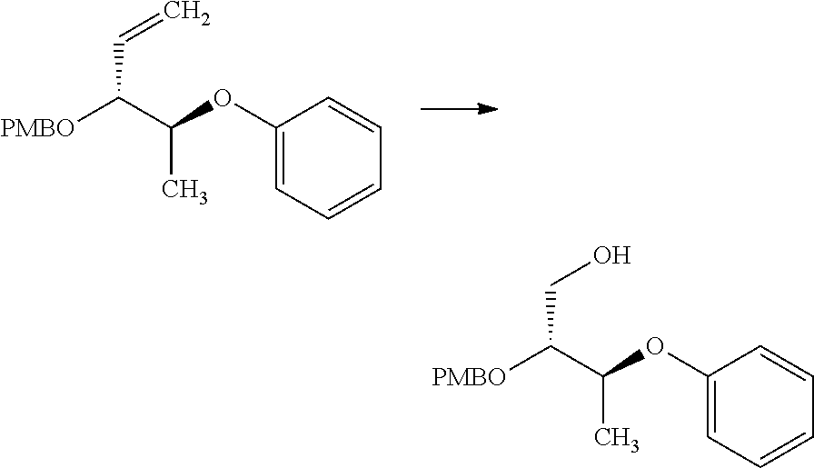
C(C(C(OC1=CC=CC=C1)C)[PMBO])=C.C(C(C(OC1=CC=CC=C1)C)[PMBO])O
